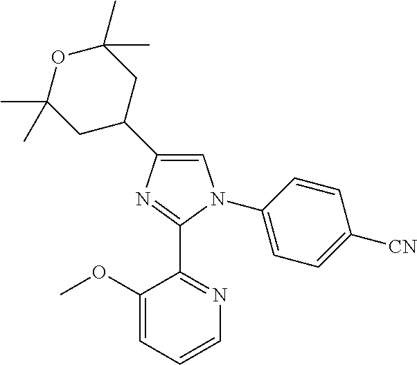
C1=C(C2CC(C)(C)OC(C)(C)C2)N=C(C2=NC=CC=C2OC)N1C1=CC=C([CN])C=C1
